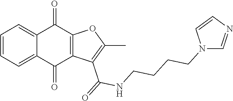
C1=CC=C2C(=C1)C(=O)C1=C(C2=O)C(C(NCCCCN2C=NC=C2)=O)=C(C)O1
